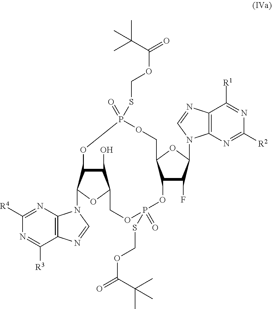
C12=C(N=C([R4])N=C1[R3])N(C1C3C(O)C(O1)COP(=O)(SCOC(=O)C(C)(C)C)OC1C(F)C(N4C5=C(C([R1])=NC([R2])=N5)N=C4)OC1COP(=O)(SCOC(=O)C(C)(C)C)O3)C=N2
